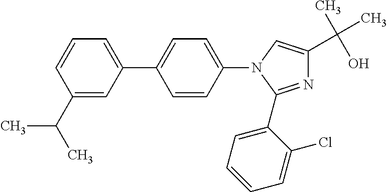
N1=C(C2=CC=CC=C2Cl)N(C2=CC=C(C3=CC=CC(C(C)C)=C3)C=C2)C=C1C(C)(O)C
